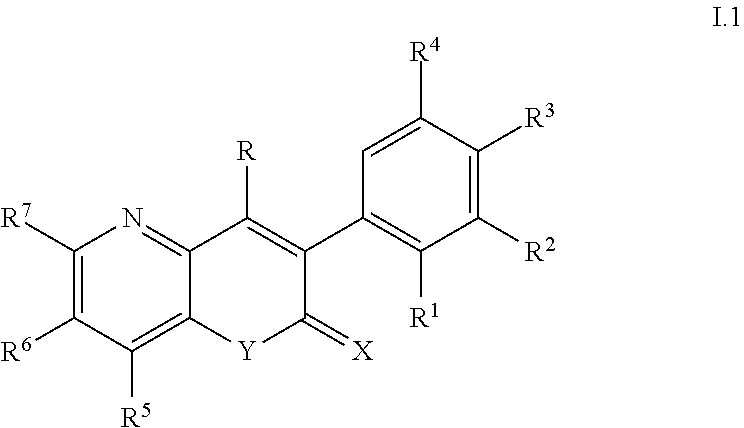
C1([R7])=C([R6])C([R5])=C2C(=N1)C([R])=C(C1=C([R1])C([R2])=C([R3])C([R4])=C1)C(=[X])[Y]2
